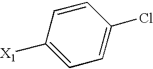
C1=C([X1])C=CC(Cl)=C1
